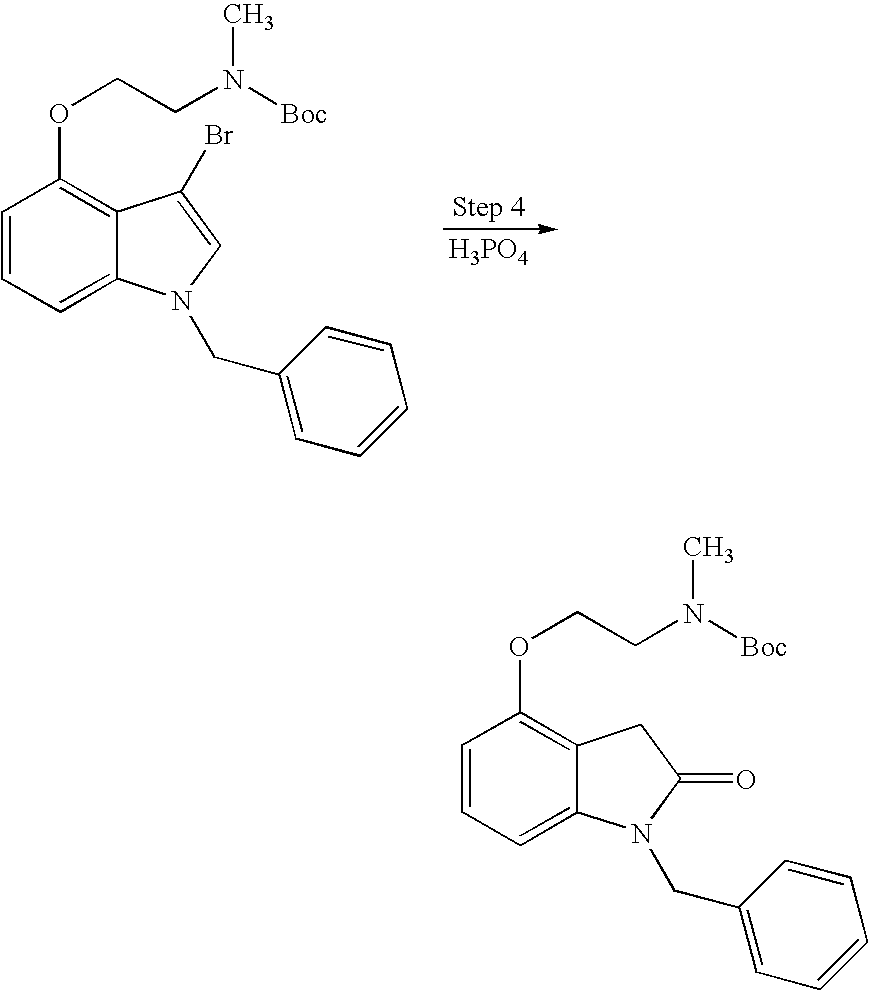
C1=CC=C2C(=C1OCCN([Boc])C)C(Br)=CN2CC1=CC=CC=C1.[H3PO4].C1=CC=C2C(=C1OCCN([Boc])C)CC(=O)N2CC1=CC=CC=C1
